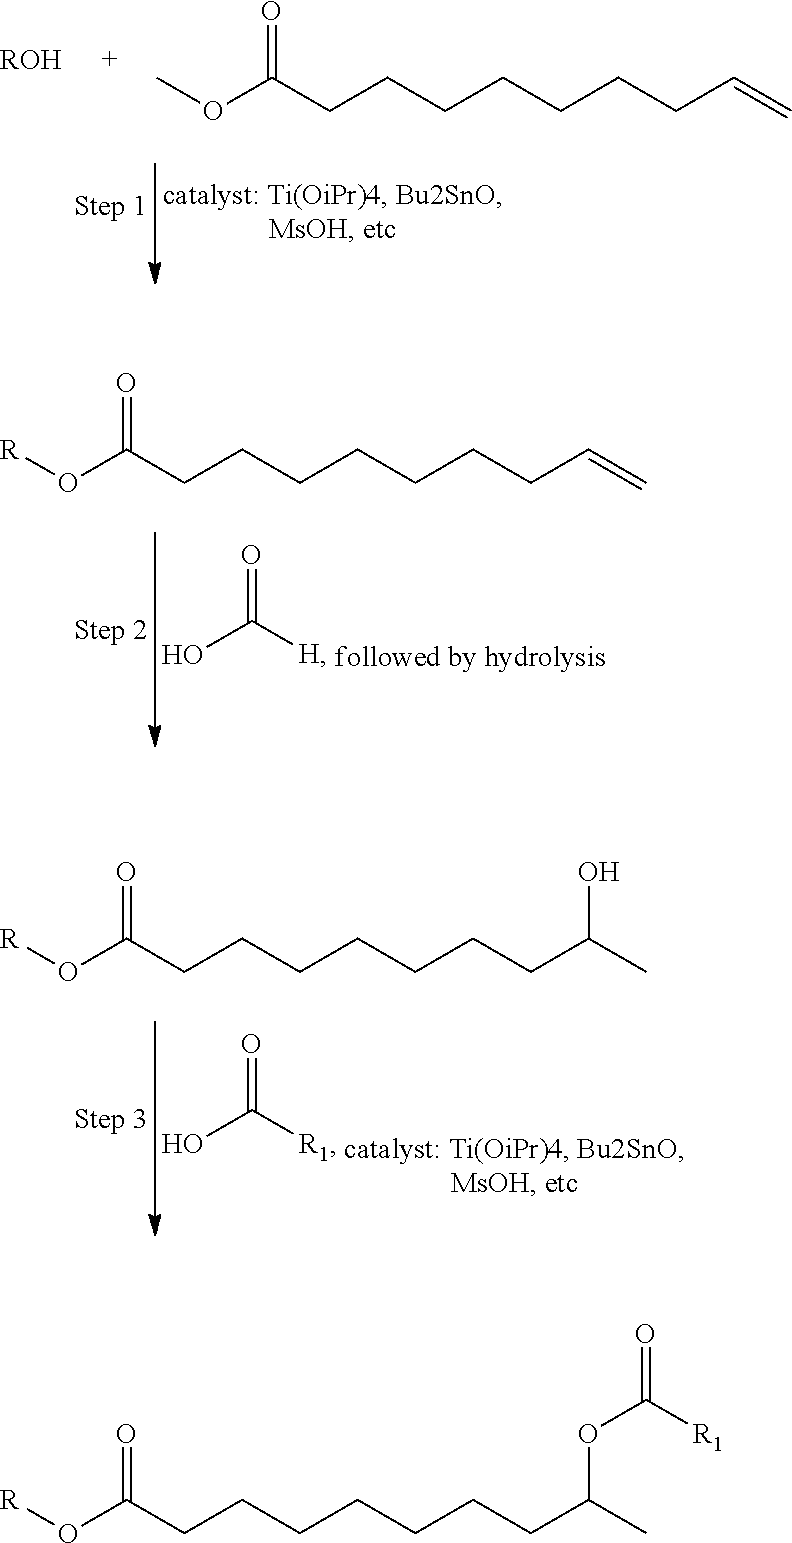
COC(CCCCCCCC=C)=O.[ROH].O=C([H])O.[R]OC(CCCCCCCC=C)=O.O=C([R1])O.[R]OC(CCCCCCCC(C)O)=O.[R]OC(CCCCCCCC(C)OC(=O)[R1])=O
